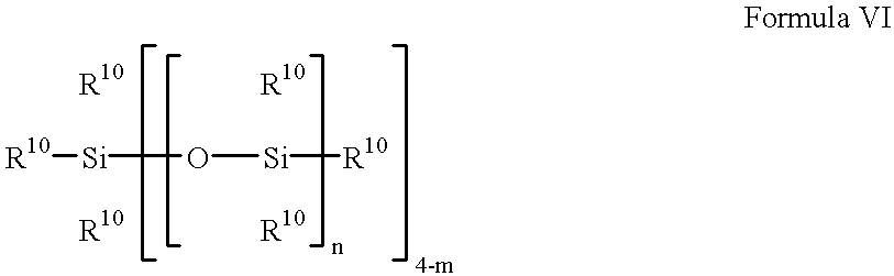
[R10][Si]O[Si][R10].[R10].[R10].[R10].[R10]
